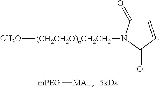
[mPEG][MAL].[CH3O][(CH2CH2O)nCH2CH2]N1C(=O)C=CC1=O
